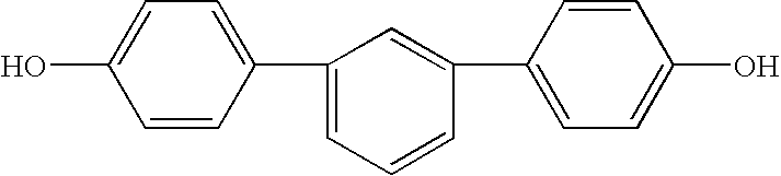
C1=CC(C2=CC=CC(C3=CC=C(O)C=C3)=C2)=CC=C1O
